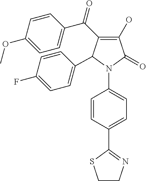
C1(O)=C(C(C2=CC=C(OC)C=C2)=O)C(C2=CC=C(F)C=C2)N(C2=CC=C(C3=NCCS3)C=C2)C1=O
